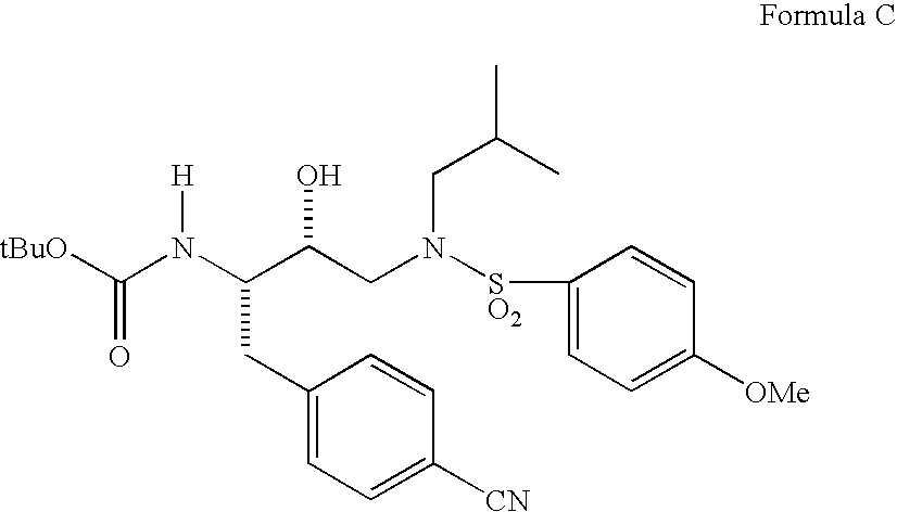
C(CC1=CC=C([CN])C=C1)(C(CN(CC(C)C)[SO2]C1=CC=C([OMe])C=C1)O)N(C([tBuO])=O)[H]
